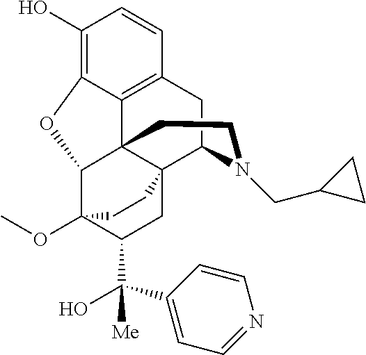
C1(O)=C2C3=C(C=C1)CC1N(CC4CC4)CCC34C(C3(OC)C(C(C5=CC=NC=C5)(O)[Me])CC41CC3)O2
